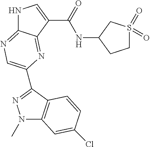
N1C2=NC=C(C3=NN(C)C4=C3C=CC(Cl)=C4)N=C2C(C(=O)NC2CS(=O)(=O)CC2)=C1
